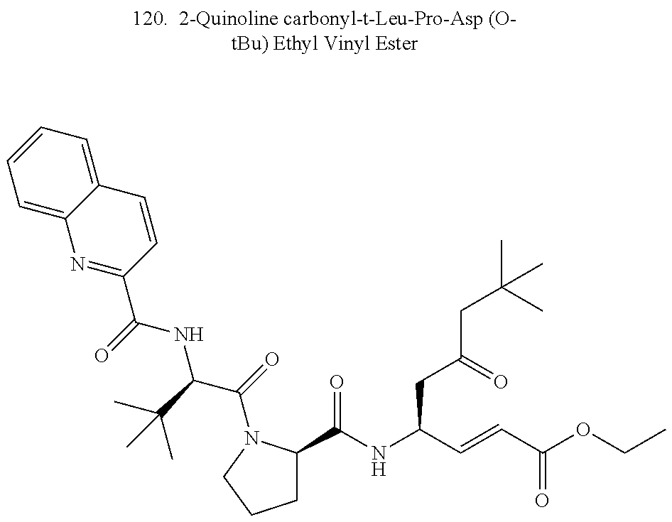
N1=C(C(=O)NC(C(=O)N2C(C(NC(C=CC(=O)OCC)CC(=O)CC(C)(C)C)=O)CCC2)C(C)(C)C)C=CC2=CC=CC=C12
